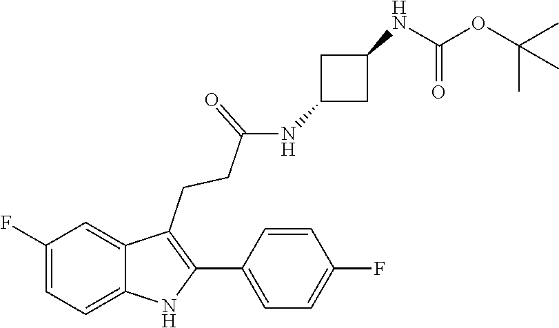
C1=C2C(=CC(F)=C1)C(CCC(=O)NC1CC(NC(=O)OC(C)(C)C)C1)=C(C1=CC=C(F)C=C1)N2
